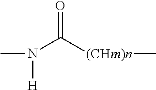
CN(C([(CHm)n]C)=O)[H]
